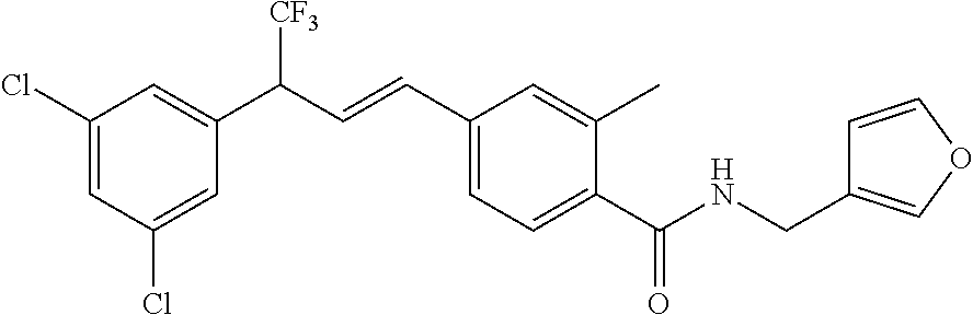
C1(Cl)=CC(C(C=CC2=CC=C(C(NCC3=COC=C3)=O)C(C)=C2)[CF3])=CC(Cl)=C1
